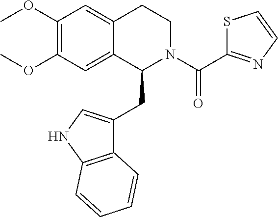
COC1=C(OC)C=C2C(=C1)CCN(C(C1=NC=CS1)=O)C2CC1=CNC2=C1C=CC=C2
